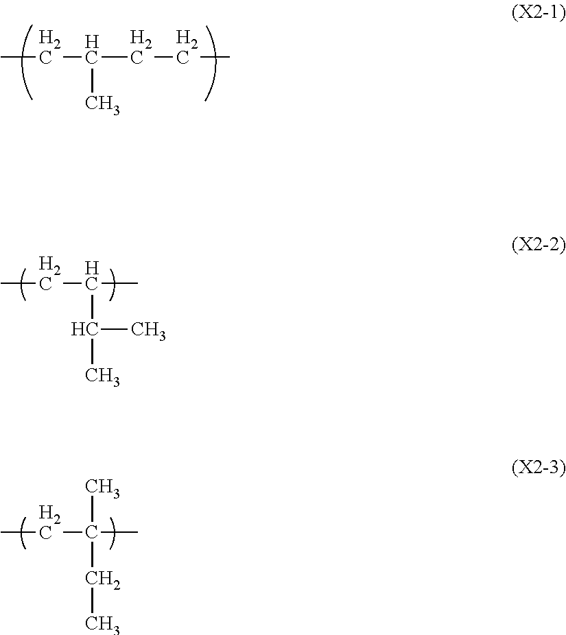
CCC(CCC)C.CCC(C)C(C)C.CCC(C)(CC)C
